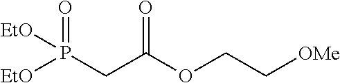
[EtO]P([EtO])(CC(OCC[OMe])=O)=O
